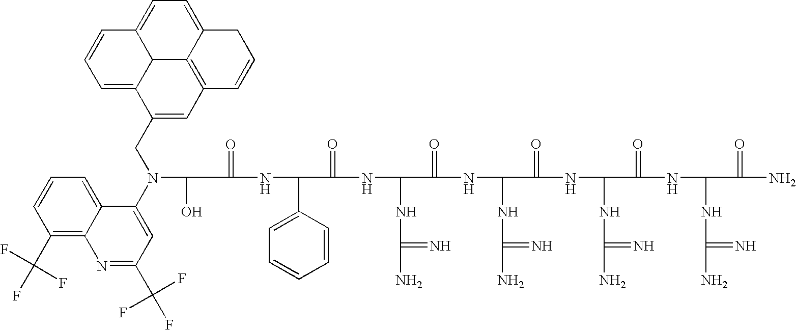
C(=O)(NC(C1=CC=CC=C1)C(=O)NC(NC(N)=N)C(=O)NC(NC(N)=N)C(=O)NC(NC(N)=N)C(=O)NC(NC(N)=N)C(=O)N)C(O)N(C1=CC(C(F)(F)F)=NC2=C(C(F)(F)F)C=CC=C12)CC1=CC2=C3C4C1=CC=CC4=CC=C3CC=C2
